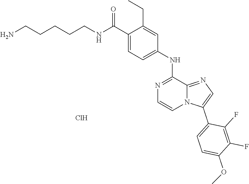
N12C(=NC=C1C1=CC=C(OC)C(F)=C1F)C(NC1=CC=C(C(NCCCCCN)=O)C(CC)=C1)=NC=C2.Cl
